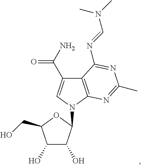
C12=C(N(C3C(O)C(O)C(CO)O3)C=C1C(N)=O)N=C(C)N=C2N=CN(C)C
